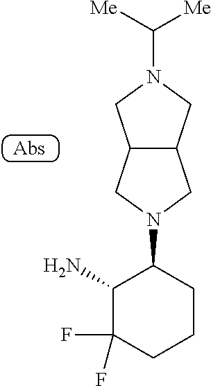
C1(N)C(F)(F)CCCC1N1CC2C(C1)CN(C([Me])[Me])C2
